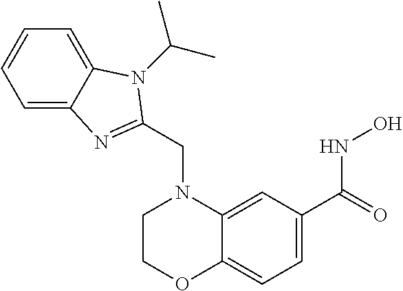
C1=C(C(=O)NO)C=C2C(=C1)OCCN2CC1=NC2=CC=CC=C2N1C(C)C
